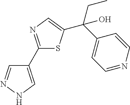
C1(C2=NC=C(C(CC)(C3=CC=NC=C3)O)S2)=CNN=C1
